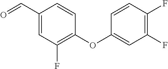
C1(C=O)=CC(F)=C(OC2=CC(F)=C(F)C=C2)C=C1
